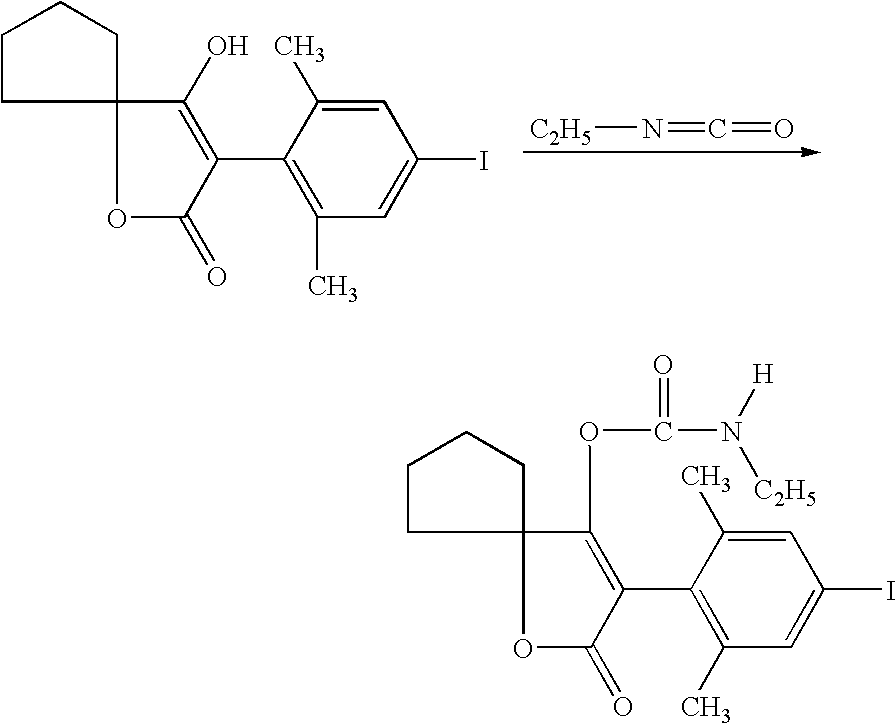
[C2H5]N=C=O.C1CCC2(C1)C(O)=C(C1=C(C)C=C(I)C=C1C)C(=O)O2.C1CCC2(C1)C(OC(N([C2H5])[H])=O)=C(C1=C(C)C=C(I)C=C1C)C(=O)O2
